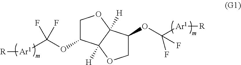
[R][Ar1]C(OC1COC2([H])C1([H])OCC2OC([Ar1][R])(F)F)(F)F
